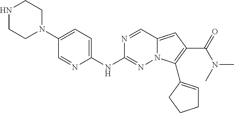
N1CCN(C2=CC=C(NC3=NN4C(=CC(C(=O)N(C)C)=C4C4=CCCC4)C=N3)N=C2)CC1
